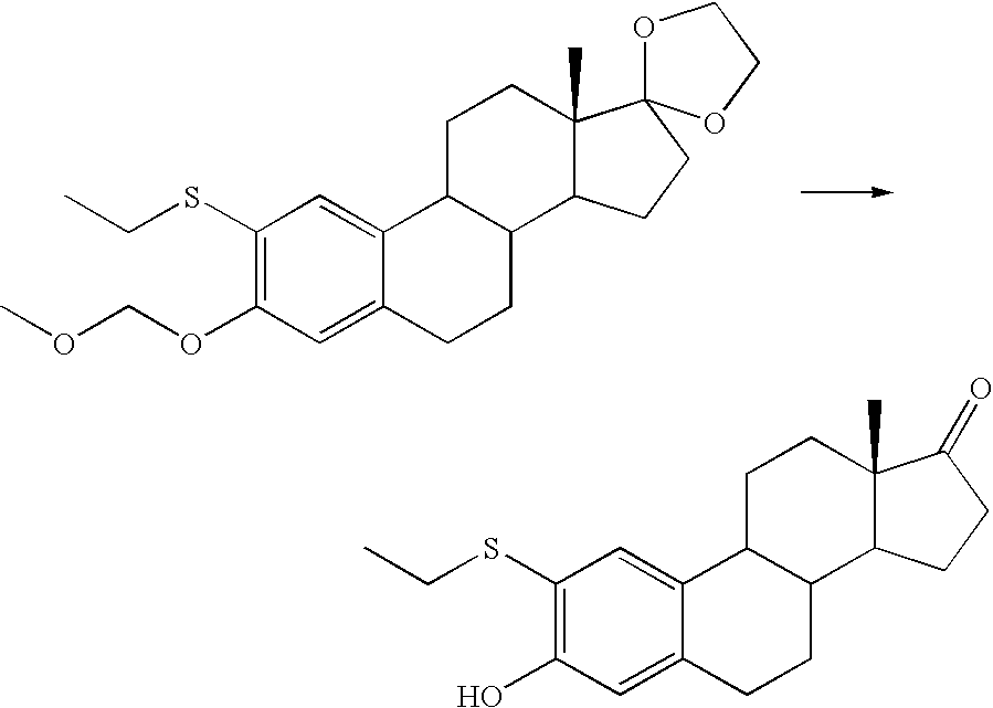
C12C(CCC3=CC(OCOC)=C(SCC)C=C13)C1C(C)(CC2)C2(CC1)OCCO2.C12C(CCC3=CC(O)=C(SCC)C=C13)C1C(C)(CC2)C(=O)CC1
